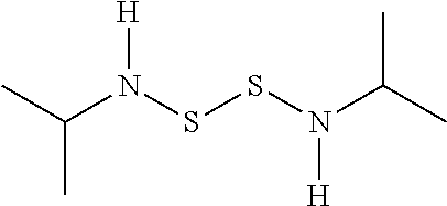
C(N(SSN(C(C)C)[H])[H])(C)C
